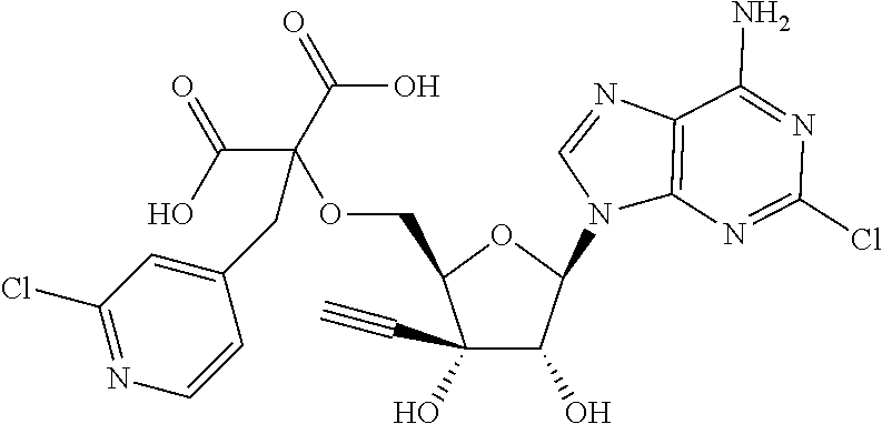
C1(C#C)(O)C(O)C(N2C3=C(N=C2)C(N)=NC(Cl)=N3)OC1COC(CC1=CC(Cl)=NC=C1)(C(=O)O)C(O)=O
